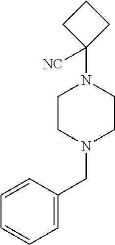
C1=CC(CN2CCN(C3([NC])CCC3)CC2)=CC=C1
